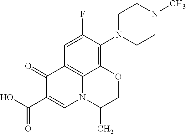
C1(N2CCN(C)CC2)=C2C3=C(C=C1F)C(=O)C(C(=O)O)=CN3C(C)CO2
